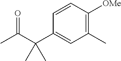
C1(C)=C([OMe])C=CC(C(C(C)=O)(C)C)=C1
